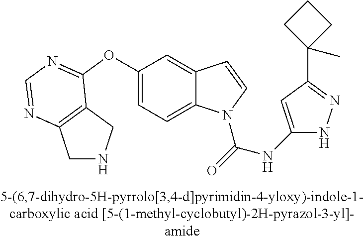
C1(OC2=NC=NC3=C2CNC3)=CC=C2C(=C1)C=CN2C(=O)NC1=CC(C2(C)CCC2)=NN1
